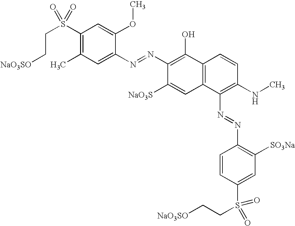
C1(S(CC[NaO3SO])(=O)=O)=C(C)C=C(N=NC2=C(O)C3=C(C=C2[NaO3S])C(N=NC2=C([SO3Na])C=C(S(CC[NaO3SO])(=O)=O)C=C2)=C(NC)C=C3)C(OC)=C1
